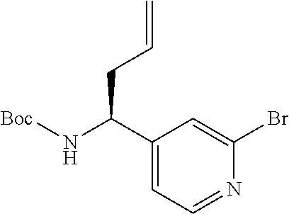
N(C(C1=CC=NC(Br)=C1)CC=C)[Boc]
